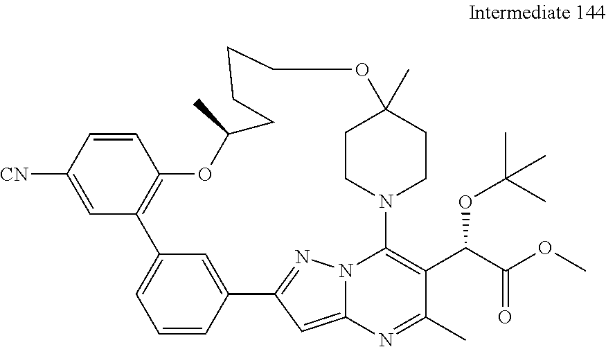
C1([CN])=CC2=C(C=C1)OC(C)CCCCOC1(C)CCN(C3=C(C(OC(C)(C)C)C(OC)=O)C(C)=NC4=CC(=NN43)C3=CC2=CC=C3)CC1
